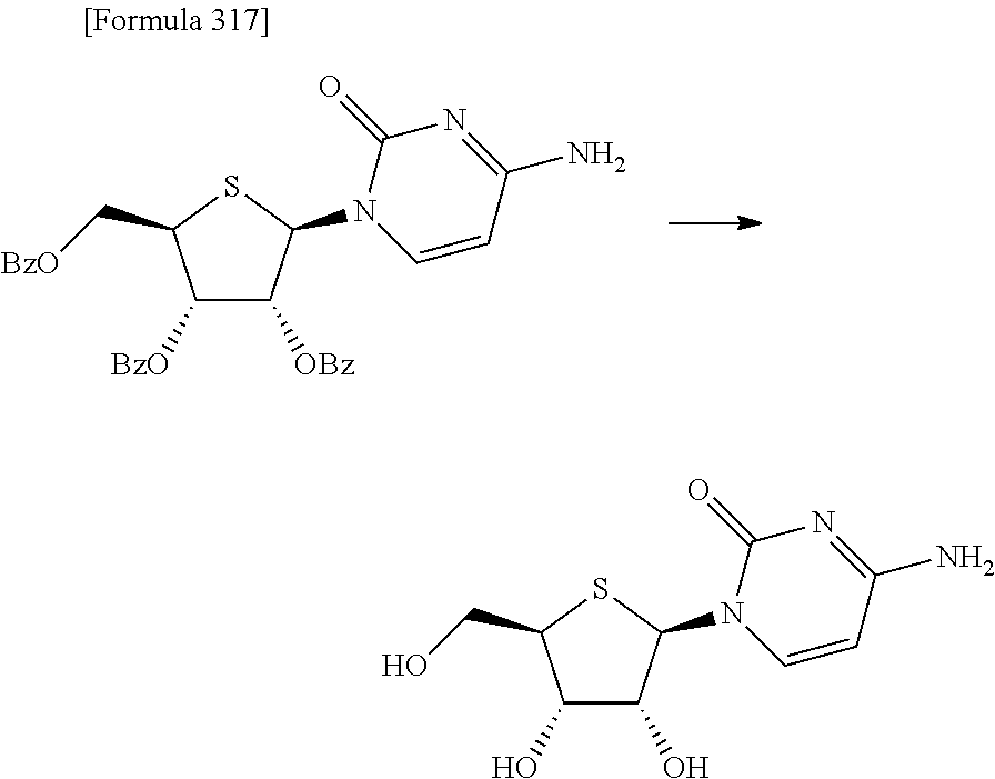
[BzO]C1C([OBz])C(N2C=CC(N)=NC2=O)SC1C[BzO].OC1C(O)C(N2C=CC(N)=NC2=O)SC1CO
